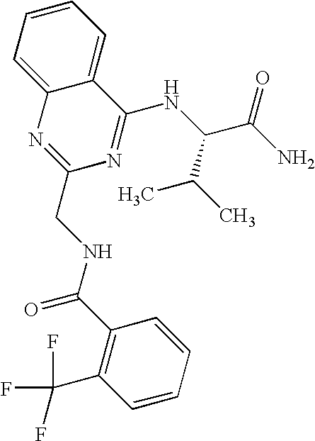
C12=CC=CC=C1N=C(CNC(C1=C(C(F)(F)F)C=CC=C1)=O)N=C2NC(C(C)C)C(N)=O
